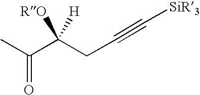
CC(C(CC#C[SiR3])([RO])[H])=O
